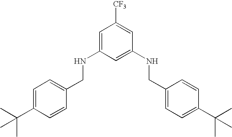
C1=C(C(C)(C)C)C=CC(CNC2=CC([CF3])=CC(NCC3=CC=C(C(C)(C)C)C=C3)=C2)=C1
